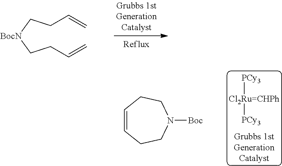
C(C=C)C[BocN]CCC=C.[PCy3][Ru=CHPh][PCy3].[Cl2].C1=CCCN([Boc])CC1
